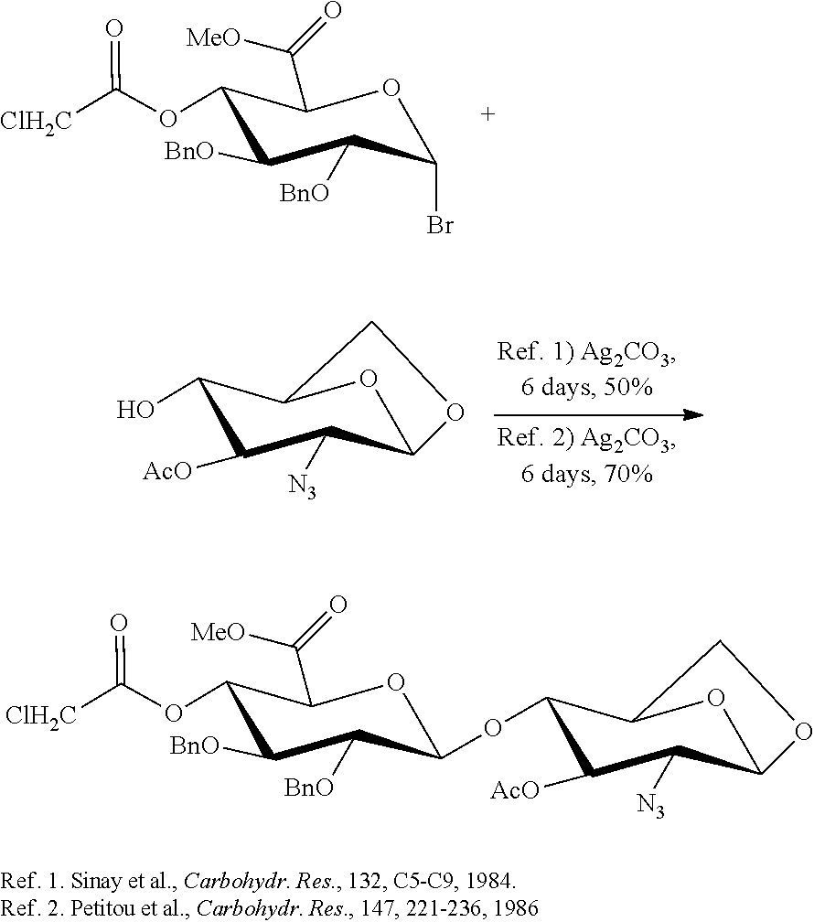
O1C(Br)C([BnO])C([BnO])C(OC([ClH2C])=O)C1C(=O)[MeO].O1C2C([N3])C([AcO])C(O)C1CO2.O1C(OC2C3OC(C([N3])C2[AcO])OC3)C([BnO])C([BnO])C(OC([ClH2C])=O)C1C(=O)[MeO]
